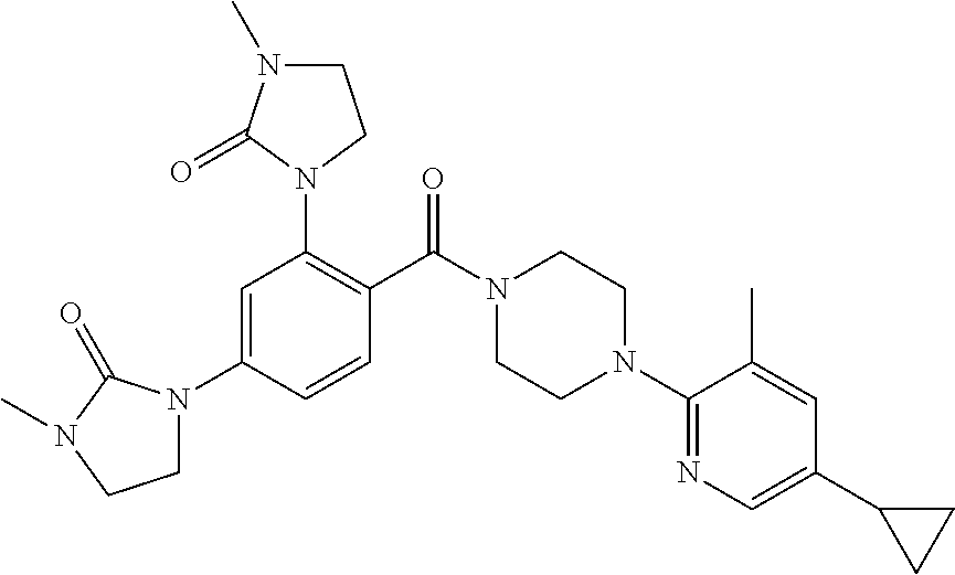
N1(C2=C(C(N3CCN(C4=NC=C(C5CC5)C=C4C)CC3)=O)C=CC(N3CCN(C)C3=O)=C2)CCN(C)C1=O
